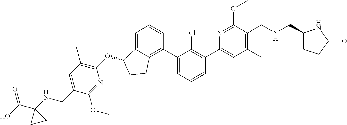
C1=C(C2=C(Cl)C(C3=C4C(=CC=C3)C(OC3=C(C)C=C(CNC5(C(O)=O)CC5)C(OC)=N3)CC4)=CC=C2)N=C(OC)C(CNCC2CCC(=O)N2)=C1C
